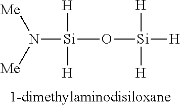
N([Si](O[Si]([H])([H])[H])([H])[H])([Me])[Me]
